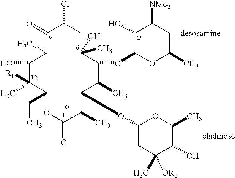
C1(O)C(C)([R1])C(CC)OC(=O)C(C)C(OC2CC([OR2])(C)C(O)C(C)O2)C(C)C(OC2OC(C)CC([NMe2])C2O)C(O)(C)CC(Cl)C(=O)C1C
